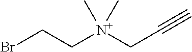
C([N+](CC#C)(C)C)CBr
